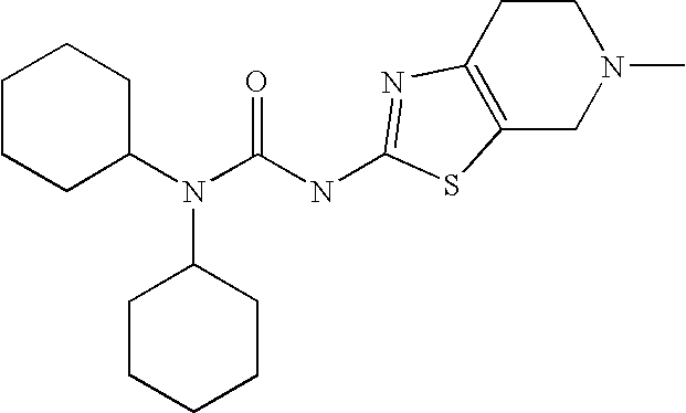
C1CCC(N(C(NC2=NC3=C(CN(C)CC3)S2)=O)C2CCCCC2)CC1
